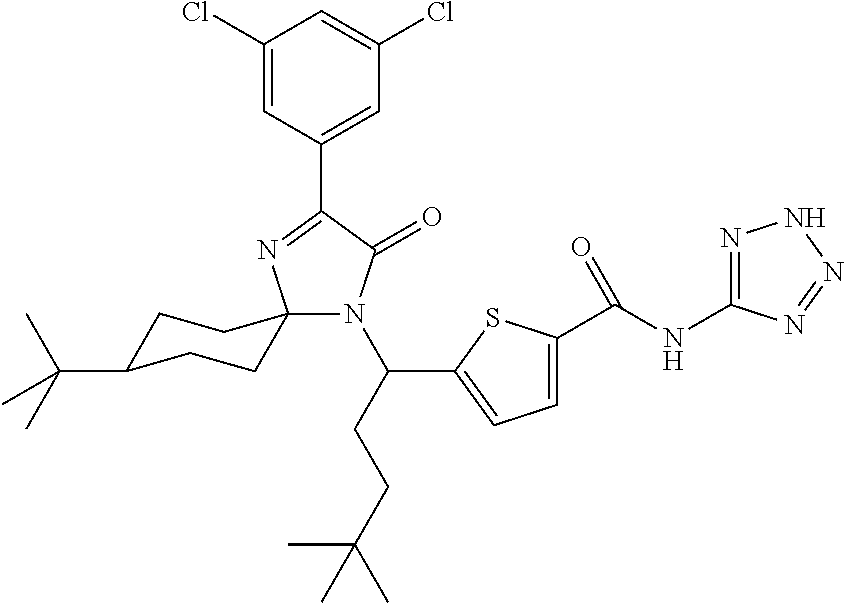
N1(C(CCC(C)(C)C)C2=CC=C(C(NC3=NNN=N3)=O)S2)C(=O)C(C2=CC(Cl)=CC(Cl)=C2)=NC12CCC(C(C)(C)C)CC2
